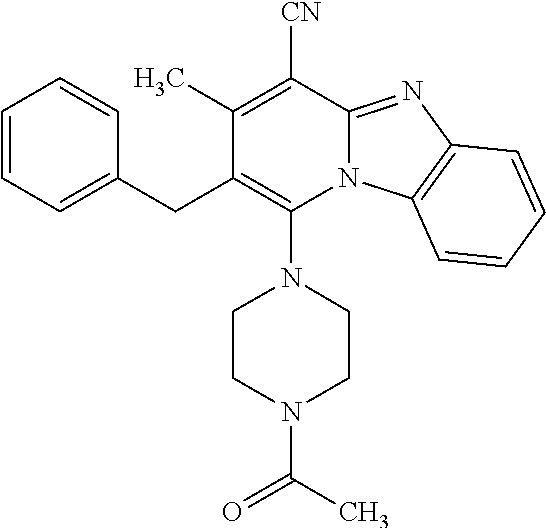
C1(CC2=C(N3CCN(C(=O)C)CC3)N3C(=NC4=C3C=CC=C4)C([CN])=C2C)=CC=CC=C1
